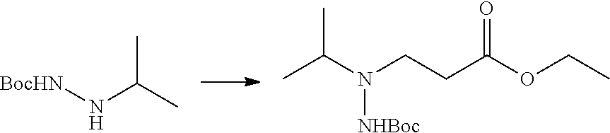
[BocHN]NC(C)C.C(N(CCC(OCC)=O)[NHBoc])(C)C
